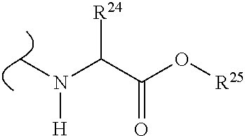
C(C(O[R25])=O)(N([H])C)[R24]
